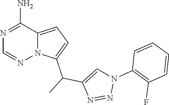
N1=C(N)C2=CC=C(C(C3=CN(C4=C(F)C=CC=C4)N=N3)C)N2N=C1
